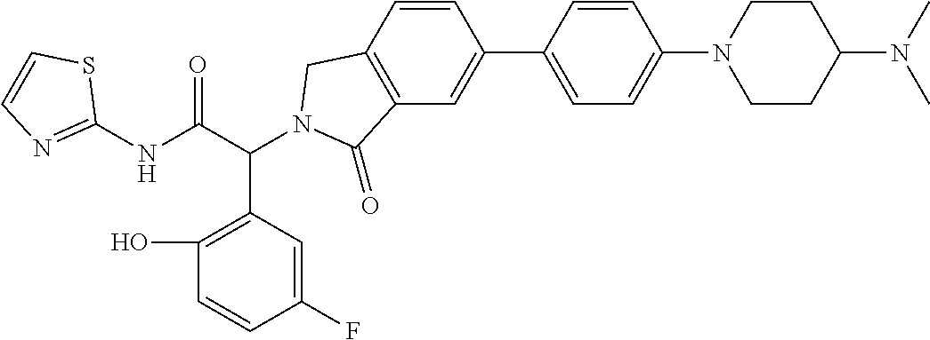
C1(NC(C(C2=C(O)C=CC(F)=C2)N2CC3=C(C=C(C4=CC=C(N5CCC(N(C)C)CC5)C=C4)C=C3)C2=O)=O)=NC=CS1
